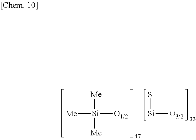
[Me][Si]([Me])([Me])[O1/2].S[Si][O3/2]
